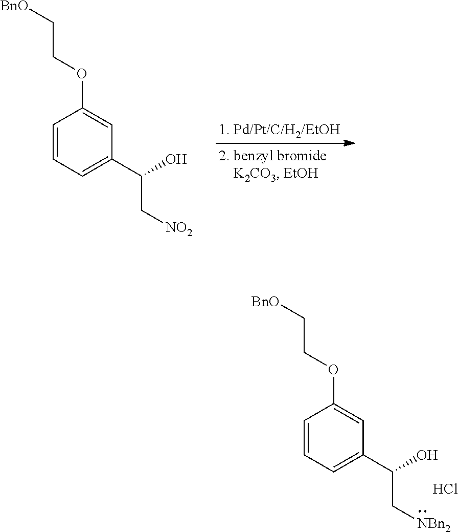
C(O)(C1=CC=CC(OCC[BnO])=C1)C[NO2].C(O)(C1=CC=CC(OCC[BnO])=C1)C[NBn2].Cl
